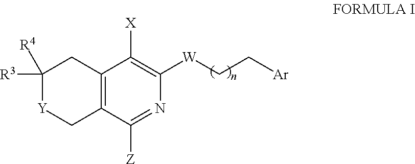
C12=C(C([Z])=NC([W]CC[Ar])=C1[X])C[Y]C([R4])([R3])C2
